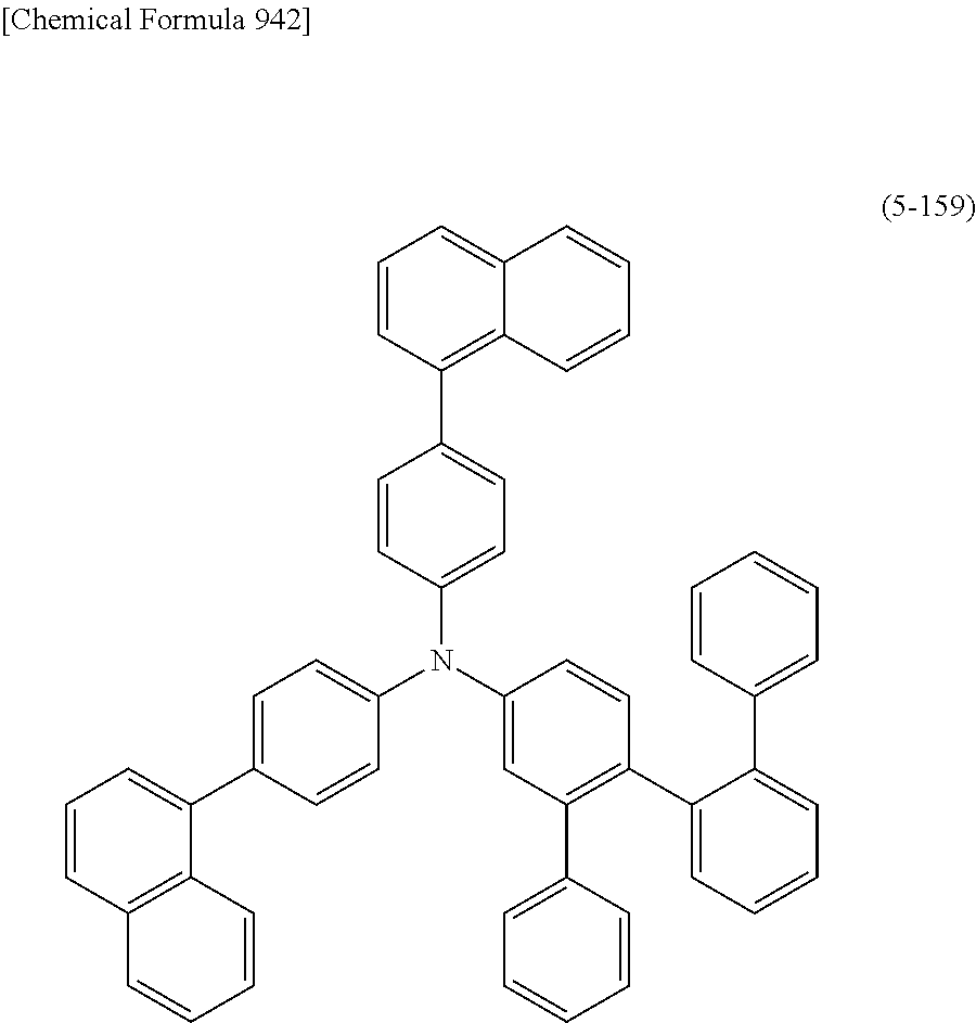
C1=CC(C2=CC=C(N(C3=CC=C(C4=CC=CC5=C4C=CC=C5)C=C3)C3=CC(C4=CC=CC=C4)=C(C4=CC=CC=C4C4=CC=CC=C4)C=C3)C=C2)=C2C(=C1)C=CC=C2
